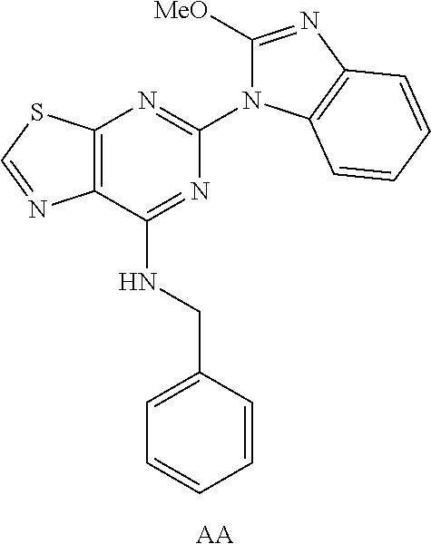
C12=C(C(NCC3=CC=CC=C3)=NC(N3C([MeO])=NC4=C3C=CC=C4)=N1)N=CS2.[AA]
